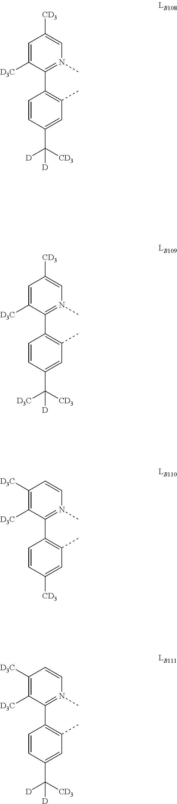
C1=C([D3C])C(C2=C(C)C=C(C([D3C])([CD3])[D])C=C2)=N(C)C=C1[CD3].C1([D3C])=C([D3C])C(C2=C(C)C=C([CD3])C=C2)=N(C)C=C1.C1([D3C])=C([D3C])C(C2=C(C)C=C(C([D])([CD3])[D])C=C2)=N(C)C=C1.C1=C([D3C])C(C2=C(C)C=C(C([D])([CD3])[D])C=C2)=N(C)C=C1[CD3]
